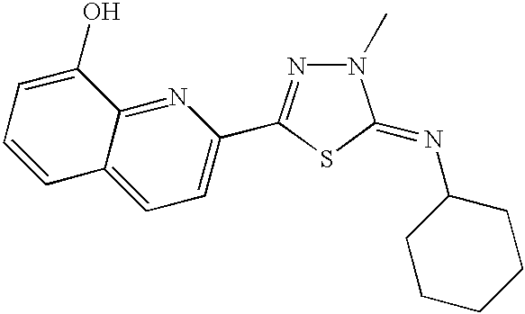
C1=C2C(=NC(C3=NN(C)C(=NC4CCCCC4)S3)=C1)C(O)=CC=C2
